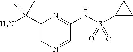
C1(C(N)(C)C)=CN=CC(NS(C2CC2)(=O)=O)=N1
